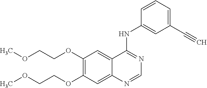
COCCOC1=C(OCCOC)C=C2C(=C1)C(NC1=CC(C#C)=CC=C1)=NC=N2
